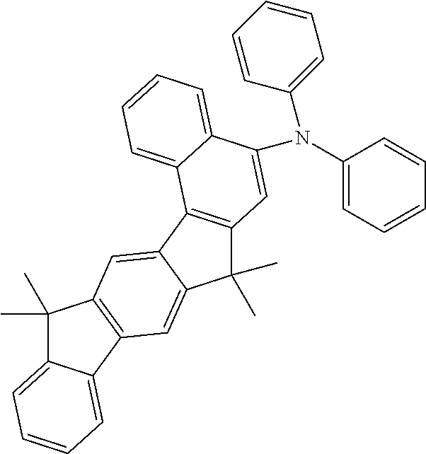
C1(N(C2=CC=CC=C2)C2=CC3=C(C4=CC5=C(C=C4C3(C)C)C3=CC=CC=C3C5(C)C)C3=CC=CC=C32)=CC=CC=C1
